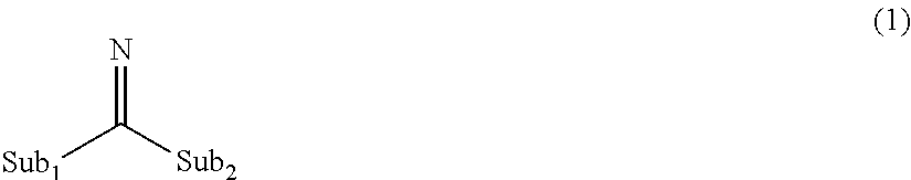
[Sub1]C([Sub2])=N
